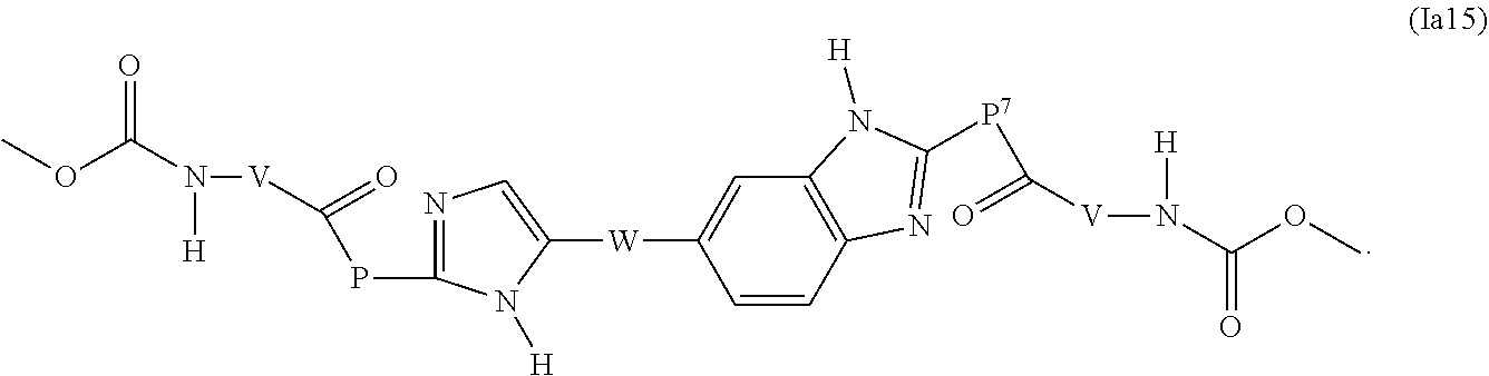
COC(N([H])[V]C(=O)PC1=NC=C([W]C2=CC3=C(C=C2)N=C([P7]C(=O)[V]N([H])C(OC)=O)N3[H])N1[H])=O
